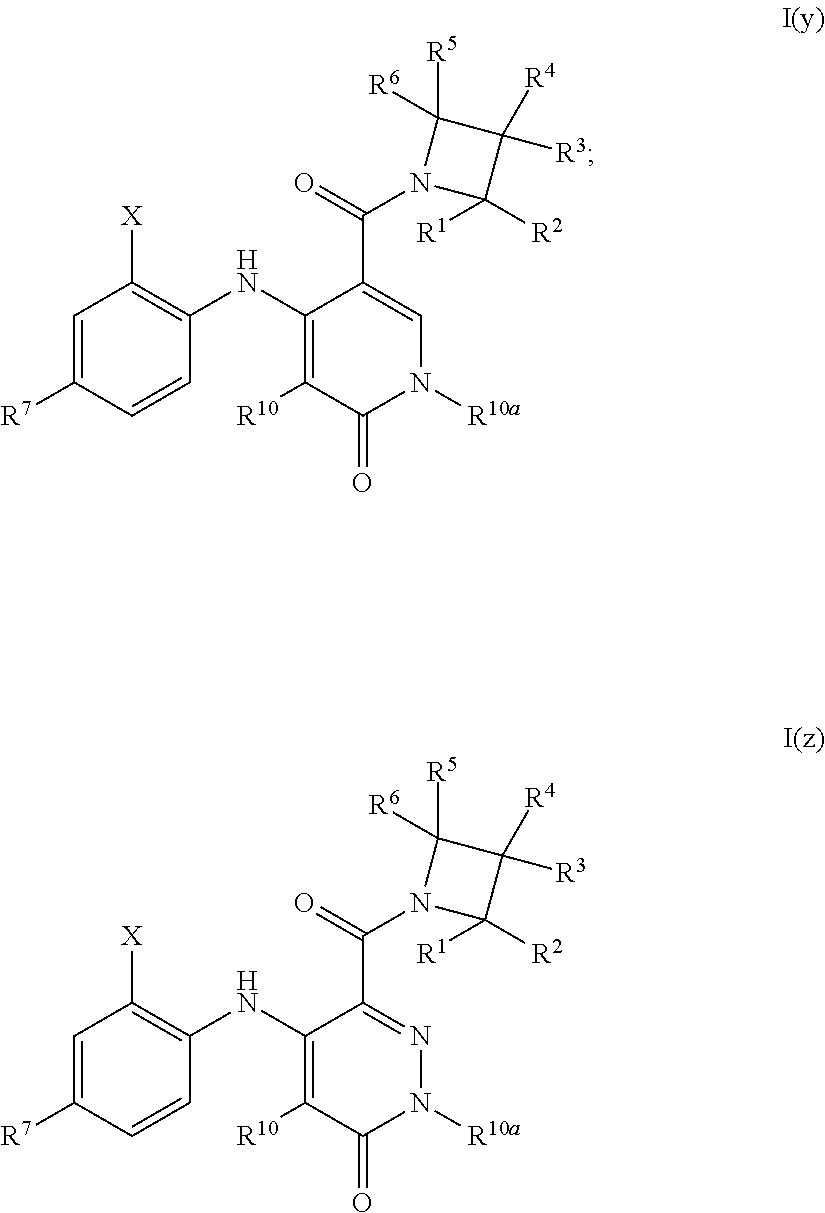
C1=C([R7])C=CC(NC2=C([R10])C(=O)N([R10a])C=C2C(N2C([R1])([R2])C([R3])([R4])C2([R5])[R6])=O)=C1[X].C1=C([R7])C=CC(NC2=C([R10])C(=O)N([R10a])N=C2C(N2C([R1])([R2])C([R3])([R4])C2([R5])[R6])=O)=C1[X]
